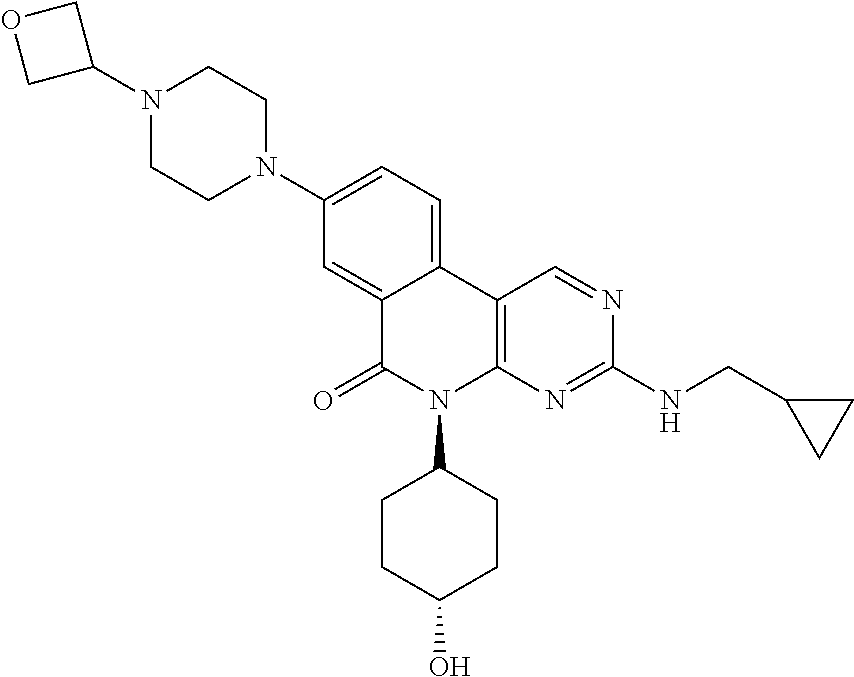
C1(N2CCN(C3COC3)CC2)=CC=C2C(=C1)C(=O)N(C1CCC(O)CC1)C1=C2C=NC(NCC2CC2)=N1
